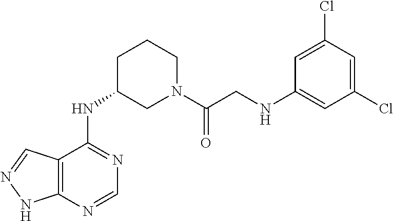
N(C1=NC=NC2=C1C=NN2)C1CN(C(CNC2=CC(Cl)=CC(Cl)=C2)=O)CCC1
